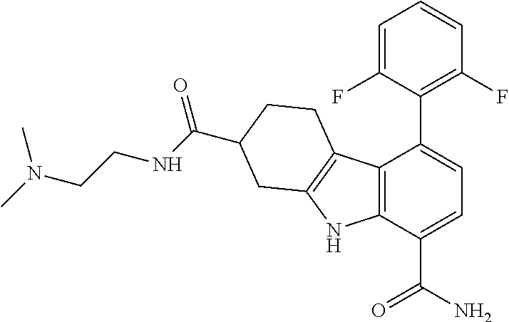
C12=C(C(C(N)=O)=CC=C1C1=C(F)C=CC=C1F)NC1=C2CCC(C(NCCN(C)C)=O)C1
